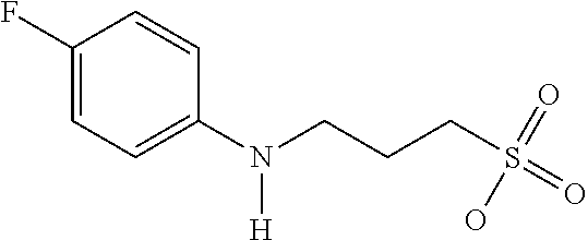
N(CCCS(=O)(=O)O)(C1=CC=C(F)C=C1)[H]
